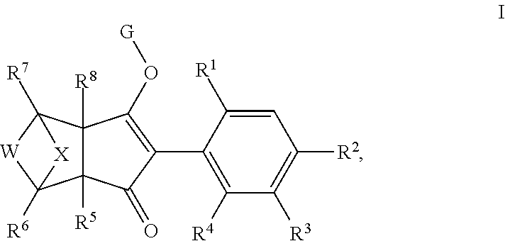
C1=C([R1])C(C2=C(O[G])C3([R8])C([R5])(C2=O)C2([R6])[W]C3([R7])[X]2)=C([R4])C([R3])=C1[R2]
